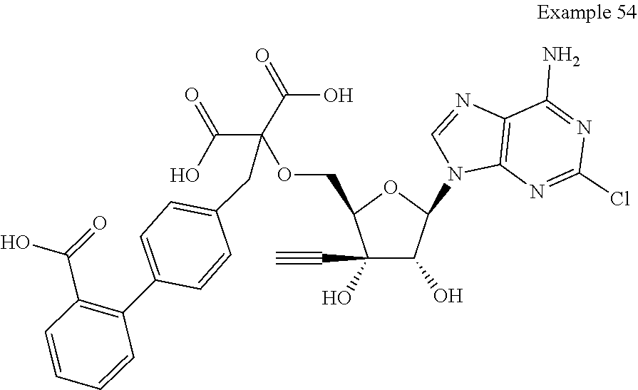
N1=C(N)C2=C(N=C1Cl)N(C1C(O)C(C#C)(O)C(COC(CC3=CC=C(C4=C(C(=O)O)C=CC=C4)C=C3)(C(O)=O)C(=O)O)O1)C=N2
